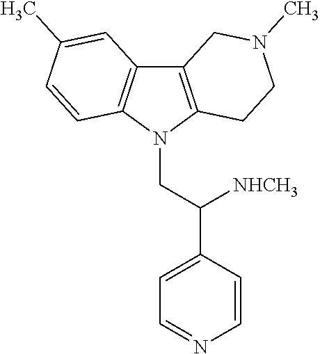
C12=C(N(CC(C3=CC=NC=C3)[NHCH3])C3=C1C=C(C)C=C3)CCN(C)C2
